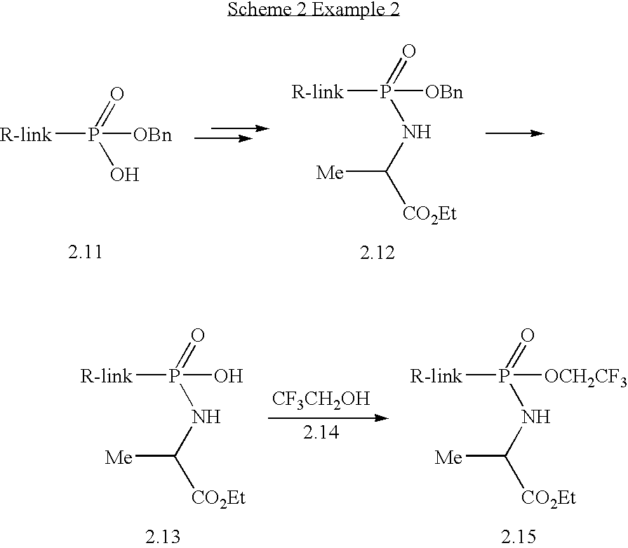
[R-link]P([OBn])(=O)O.[R-link]P([OBn])(=O)NC([Me])[CO2Et].[R-link]P(O)(=O)NC([Me])[CO2Et].[CF3CH2OH].[R-link]P([OCH2CF3])(=O)NC([Me])[CO2Et]
